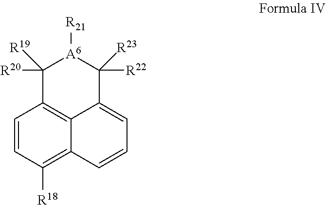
C1=CC([R18])=C2C3=C1C([R19])([R20])[A6]([R21])C([R22])([R23])C3=CC=C2
